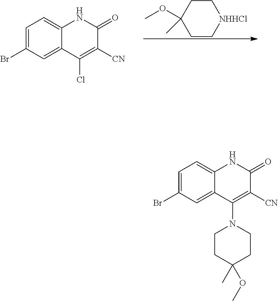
C1=C(Br)C=C2C(=C1)NC(=O)C([CN])=C2Cl.C1C[NHHCl]CCC1(OC)C.C1=C(Br)C=C2C(=C1)NC(=O)C([CN])=C2N1CCC(C)(OC)CC1
